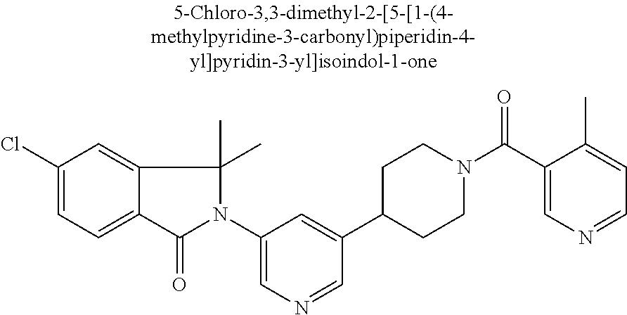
C1(Cl)=CC=C2C(=C1)C(C)(C)N(C1=CN=CC(C3CCN(C(C4=CN=CC=C4C)=O)CC3)=C1)C2=O
